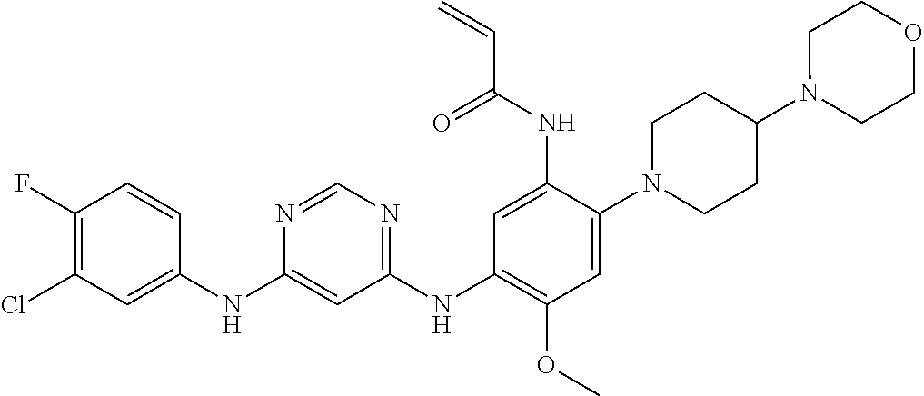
C1(NC2=CC(Cl)=C(F)C=C2)=CC(NC2=C(OC)C=C(N3CCC(N4CCOCC4)CC3)C(NC(C=C)=O)=C2)=NC=N1
